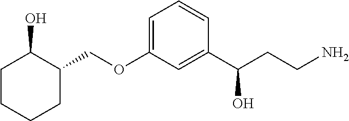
C1CCCC(COC2=CC=CC(C(CCN)O)=C2)C1O
